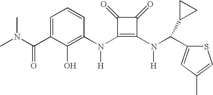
C(C1=CC=CC(N(C2=C(N(C(C3CC3)C3=CC(C)=CS3)[H])C(=O)C2=O)[H])=C1O)(=O)N(C)C
